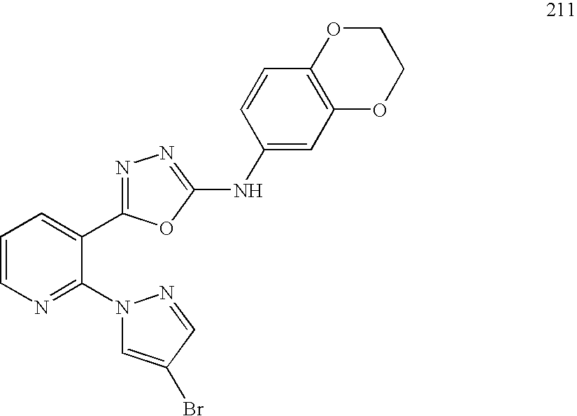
C1=CN=C(N2C=C(Br)C=N2)C(C2=NN=C(NC3=CC4=C(C=C3)OCCO4)O2)=C1
